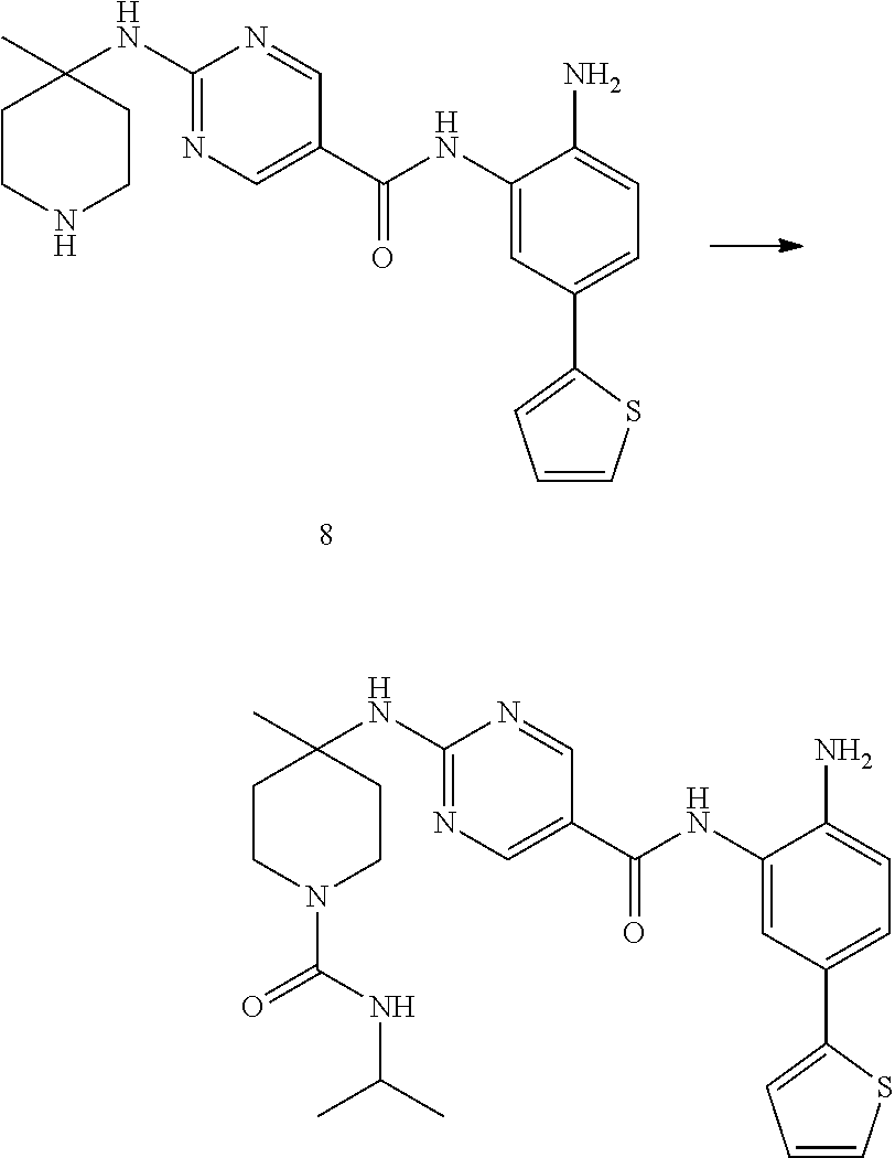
C1CN(C(NC(C)C)=O)CCC1(C)NC1=NC=C(C(NC2=CC(C3=CC=CS3)=CC=C2N)=O)C=N1.C1CNCCC1(C)NC1=NC=C(C(NC2=CC(C3=CC=CS3)=CC=C2N)=O)C=N1
